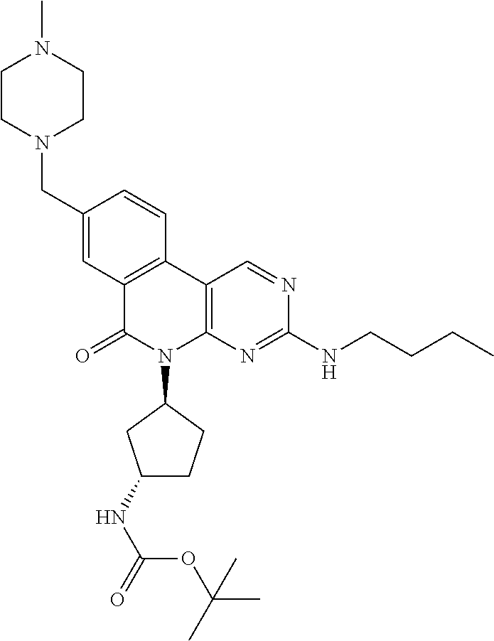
C12=C(C3=C(N(C4CC(NC(=O)OC(C)(C)C)CC4)C1=O)N=C(NCCCC)N=C3)C=CC(CN1CCN(C)CC1)=C2
